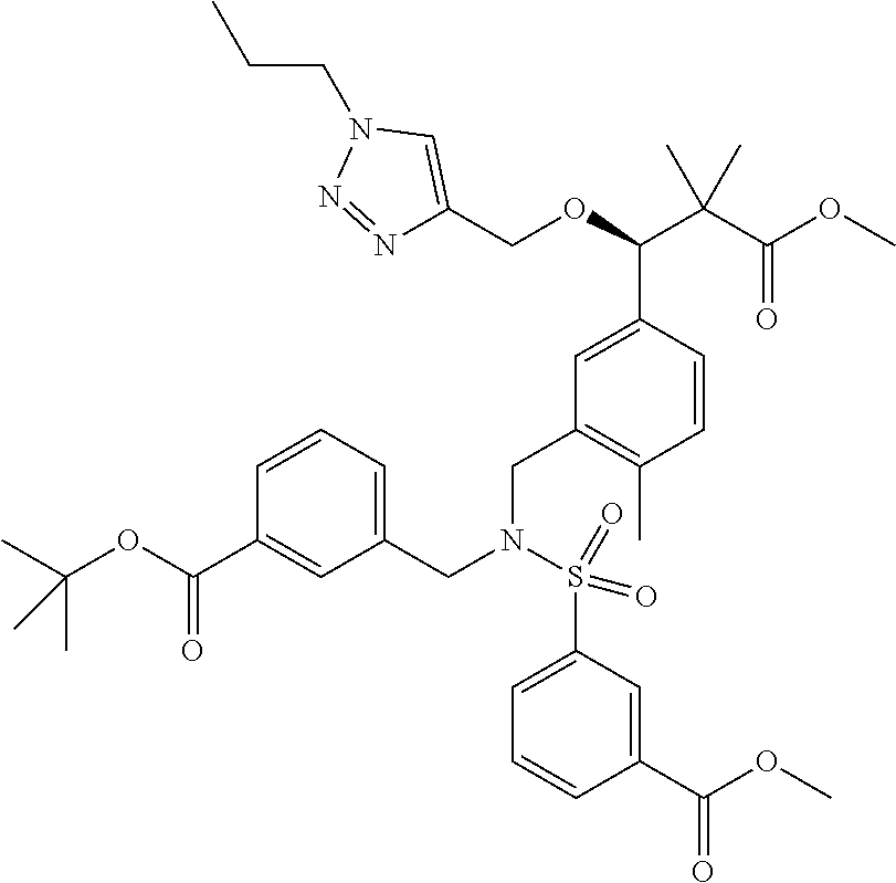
N1=NN(CCC)C=C1COC(C(C(=O)OC)(C)C)C1=CC(CN(S(C2=CC=CC(C(OC)=O)=C2)(=O)=O)CC2=CC=CC(C(=O)OC(C)(C)C)=C2)=C(C)C=C1
